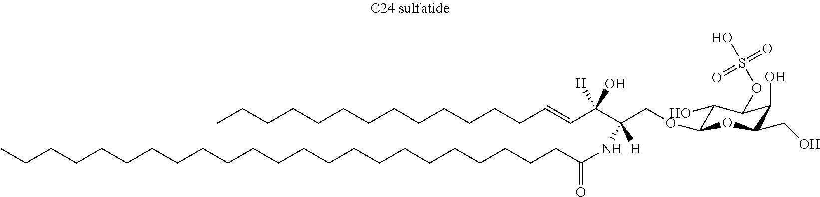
C1(O)C(OCC(C(C=CCCCCCCCCCCCCC)(O)[H])([H])NC(=O)CCCCCCCCCCCCCCCCCCCCCCC)OC(CO)C(O)C1OS(O)(=O)=O
